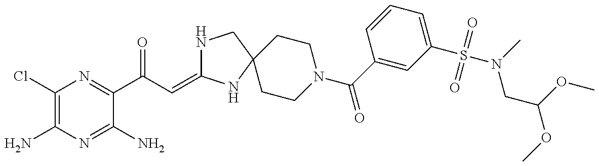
C1(Cl)=C(N)N=C(N)C(C(C=C2NCC3(N2)CCN(C(=O)C2=CC(S(=O)(=O)N(C)CC(OC)OC)=CC=C2)CC3)=O)=N1
